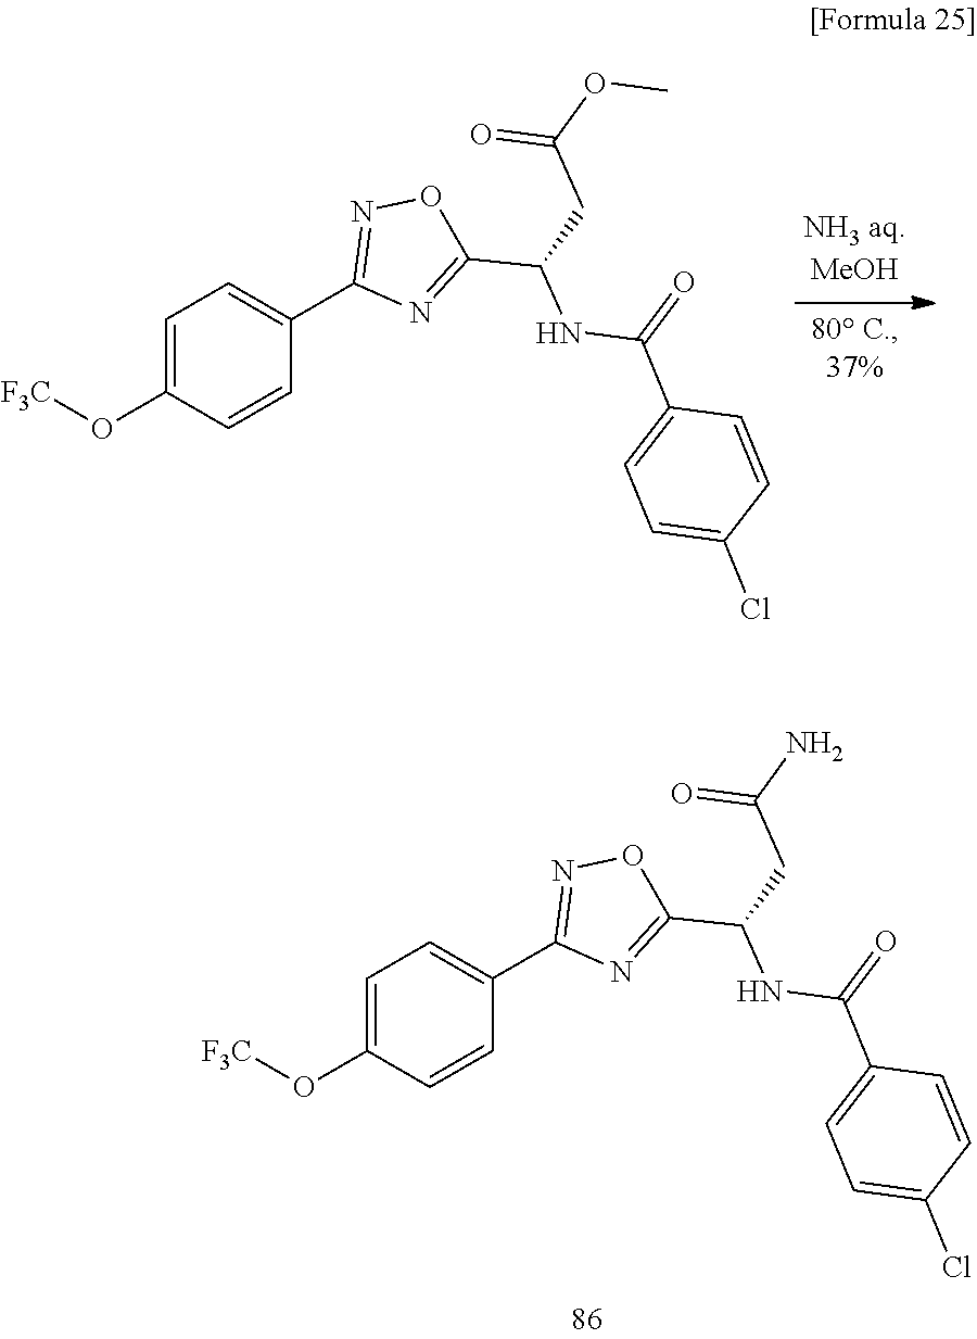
C1=C(O[F3C])C=CC(C2=NOC(C(CC(N)=O)NC(C3=CC=C(Cl)C=C3)=O)=N2)=C1.C1=C(O[F3C])C=CC(C2=NOC(C(CC(OC)=O)NC(C3=CC=C(Cl)C=C3)=O)=N2)=C1
